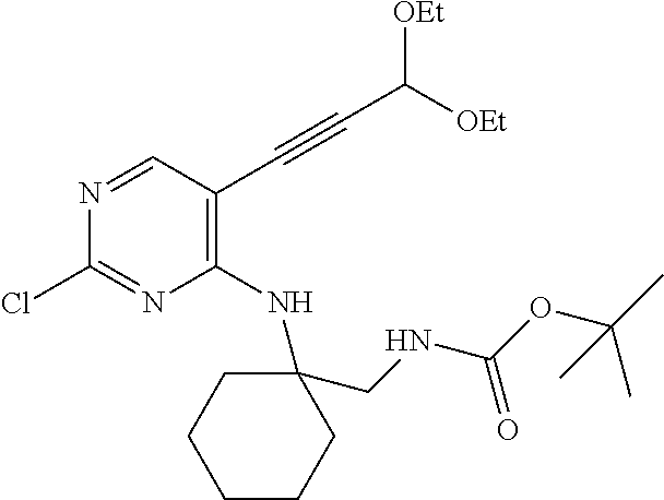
C1=NC(Cl)=NC(NC2(CNC(OC(C)(C)C)=O)CCCCC2)=C1C#CC([OEt])[OEt]
